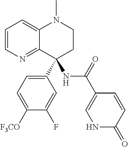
C1=CN=C2C(=C1)N(C)CCC2(C1=CC=C([F3CO])C(F)=C1)NC(C1=CNC(=O)C=C1)=O
